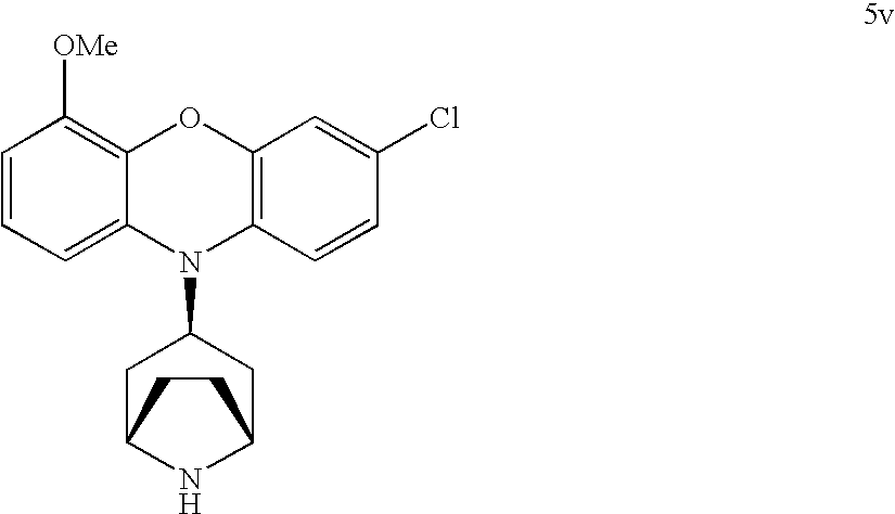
C1=CC=C2C(=C1[OMe])OC1=C(N2C2CC3NC(C2)CC3)C=CC(Cl)=C1
